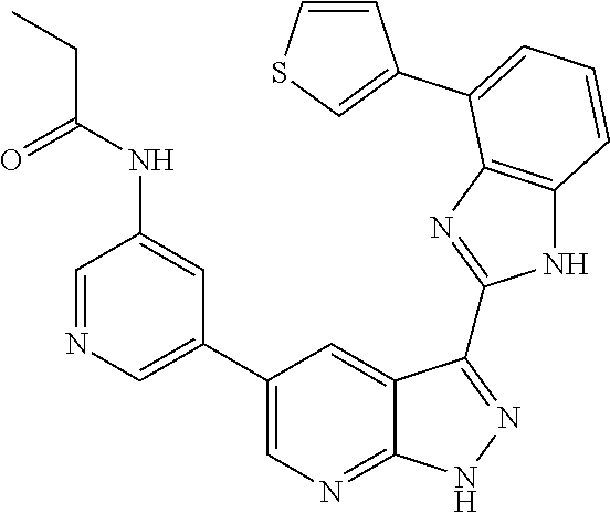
C1=NC=C(C2=CN=C3C(=C2)C(C2=NC4=C(N2)C=CC=C4C2=CSC=C2)=NN3)C=C1NC(CC)=O
